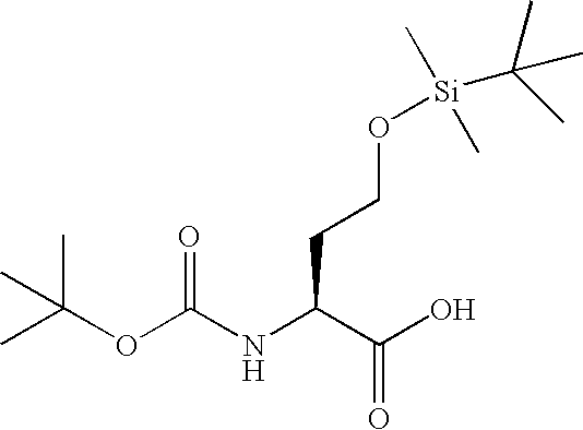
C(CCO[Si](C)(C)C(C)(C)C)(C(O)=O)NC(OC(C)(C)C)=O
